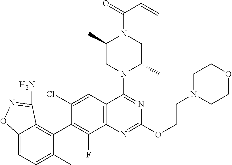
C12=CC=C(C)C(C3=C(F)C4=C(C=C3Cl)C(N3C(C)CN(C(=O)C=C)C(C)C3)=NC(OCCN3CCOCC3)=N4)=C1C(N)=NO2
